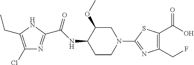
C1(Cl)=C(CC)NC(C(NC2CCN(C3=NC(CF)=C(C(O)=O)S3)CC2OC)=O)=N1
